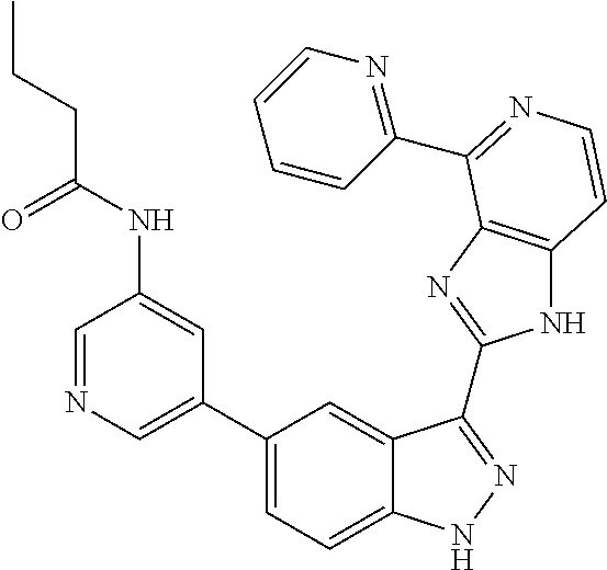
C1(C2=CN=CC(NC(CCC)=O)=C2)=CC=C2C(=C1)C(C1=NC3=C(N1)C=CN=C3C1=NC=CC=C1)=NN2
